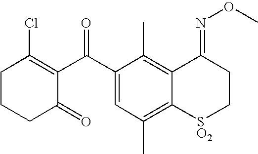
C1CCC(=O)C(C(C2=CC(C)=C3C(=C2C)C(=NOC)CC[SO2]3)=O)=C1Cl
